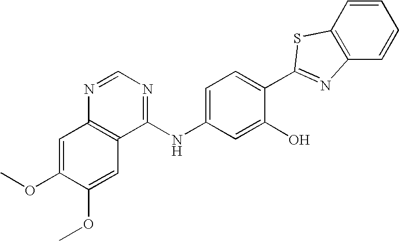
C1(NC2=NC=NC3=C2C=C(OC)C(OC)=C3)=CC=C(C2=NC3=C(S2)C=CC=C3)C(O)=C1
